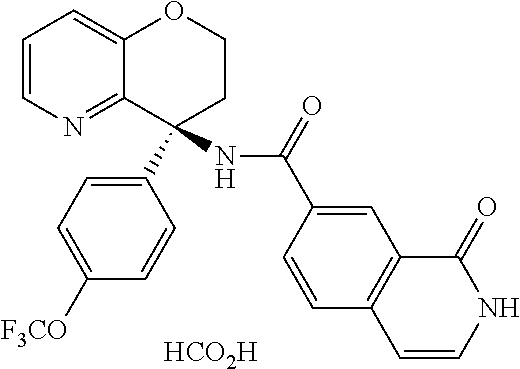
[HCO2H].C1=CN=C2C(=C1)OCCC2(C1=CC=C([F3CO])C=C1)NC(=O)C1=CC2=C(C=C1)C=CNC2=O
